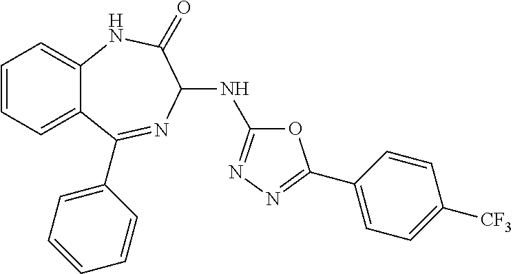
C1=CC=C2C(=C1)NC(=O)C(NC1=NN=C(C3=CC=C([CF3])C=C3)O1)N=C2C1=CC=CC=C1
